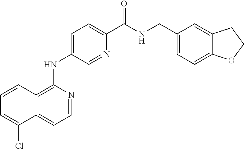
C1=NC(NC2=CC=C(C(NCC3=CC=C4C(=C3)CCO4)=O)N=C2)=C2C(=C1)C(Cl)=CC=C2
